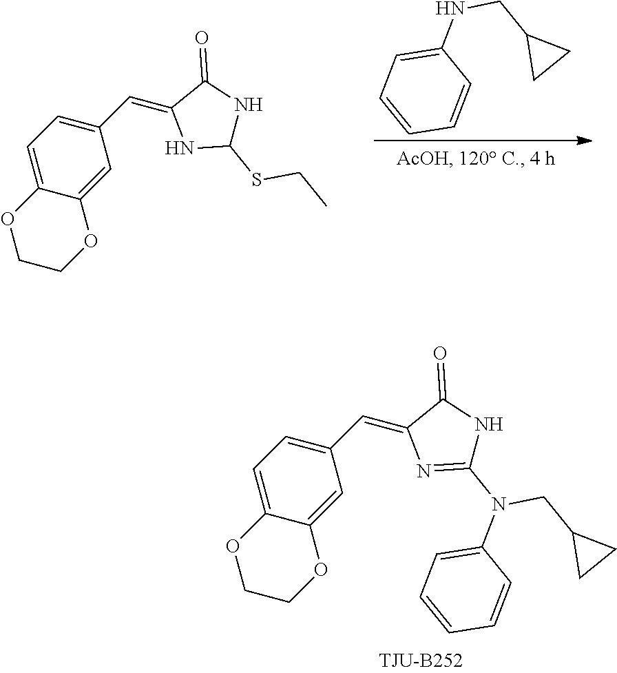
N(CC1CC1)C1=CC=CC=C1.C1=C2C(=CC(C=C3NC(SCC)NC3=O)=C1)OCCO2.C1=C2C(=CC(C=C3N=C(N(CC4CC4)C4=CC=CC=C4)NC3=O)=C1)OCCO2
